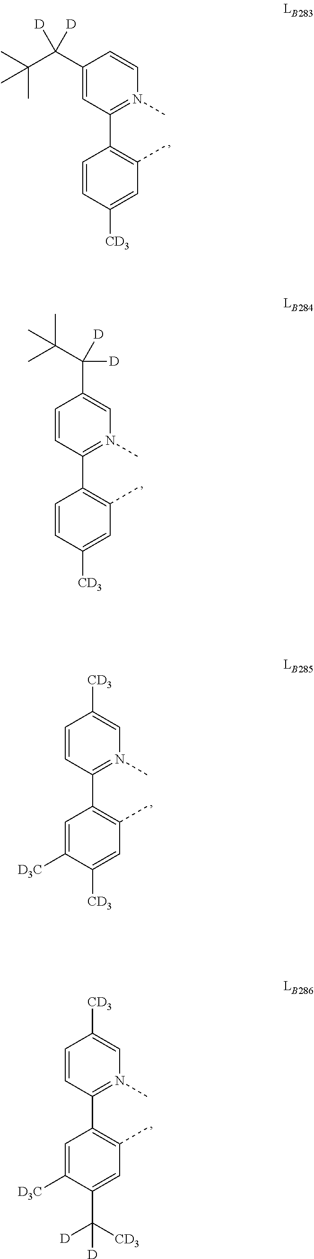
C1=CC(C2=C(C)C=C([CD3])C=C2)=N(C)C=C1C([D])([D])C(C)(C)C.C1(C(C(C)(C)C)([D])[D])=CC(C2=C(C)C=C([CD3])C=C2)=N(C)C=C1.C1=CC(C2=C(C)C=C([CD3])C([D3C])=C2)=N(C)C=C1[CD3].C1=CC(C2=C(C)C=C(C([CD3])([D])[D])C([D3C])=C2)=N(C)C=C1[CD3]
